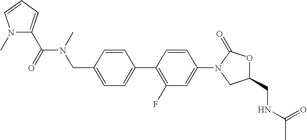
C1=C(CN(C)C(=O)C2=CC=CN2C)C=CC(C2=C(F)C=C(N3CC(CNC(C)=O)OC3=O)C=C2)=C1
